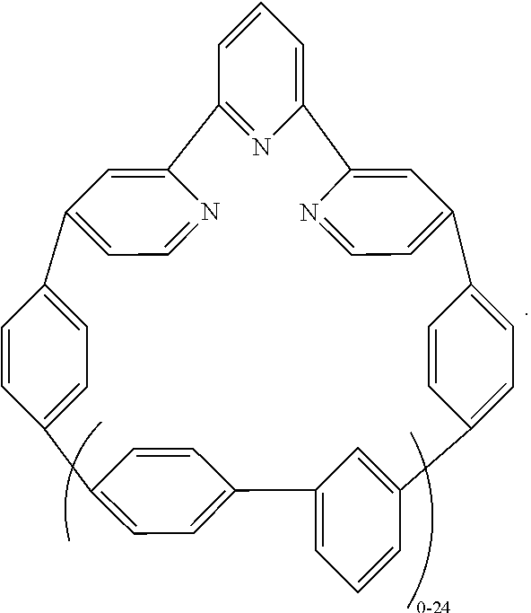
C1=C2C=C(N=C1)C1=CC=CC(=N1)C1=CC(=CC=N1)C1=CC=C(C=C1)C1=CC=C(C=C1)C1=CC=CC(=C1)C1=CC=C2C=C1
